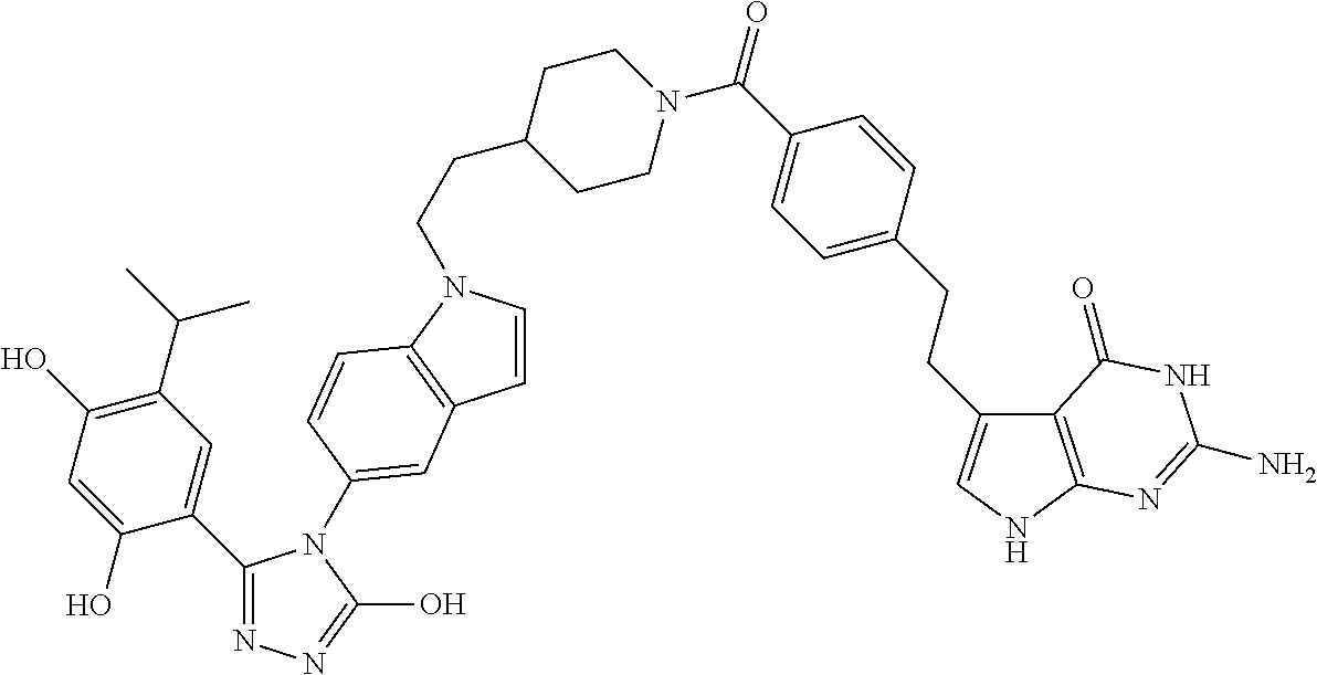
C1(C2=CC(C(C)C)=C(O)C=C2O)=NN=C(O)N1C1=CC2=C(N(CCC3CCN(C(C4=CC=C(CCC5=CNC6=C5C(=O)NC(N)=N6)C=C4)=O)CC3)C=C2)C=C1
